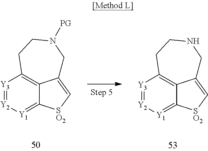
[Y3]1=[Y2][Y1]=C2C3=C1CCN([PG])CC3=C[SO2]2.[Y3]1=[Y2][Y1]=C2C3=C1CCNCC3=C[SO2]2
